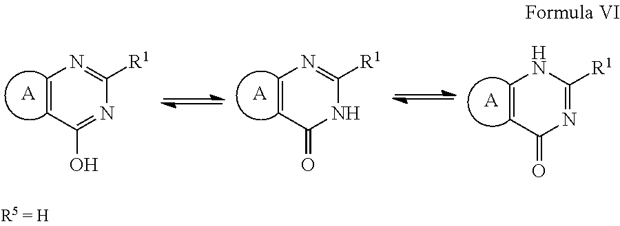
C1=CC(O)=NC([R1])=N1.[A].C1=CC(=O)NC([R1])=N1.[A].C1=CC(=O)N=C([R1])N1.[A]
